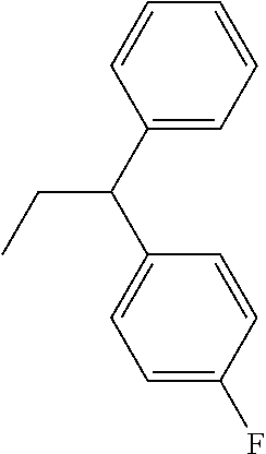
C1(C(CC)C2=CC=C(F)C=C2)=CC=CC=C1
